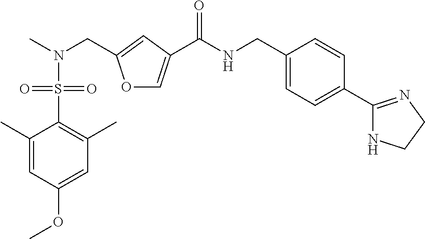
O1C=C(C(NCC2=CC=C(C3=NCCN3)C=C2)=O)C=C1CN(C)S(=O)(=O)C1=C(C)C=C(OC)C=C1C
